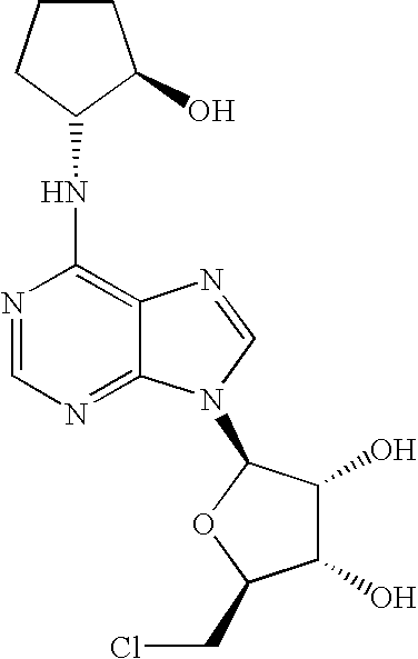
N(C1=C2C(=NC=N1)N(C1C(O)C(O)C(CCl)O1)C=N2)C1CCCC1O
